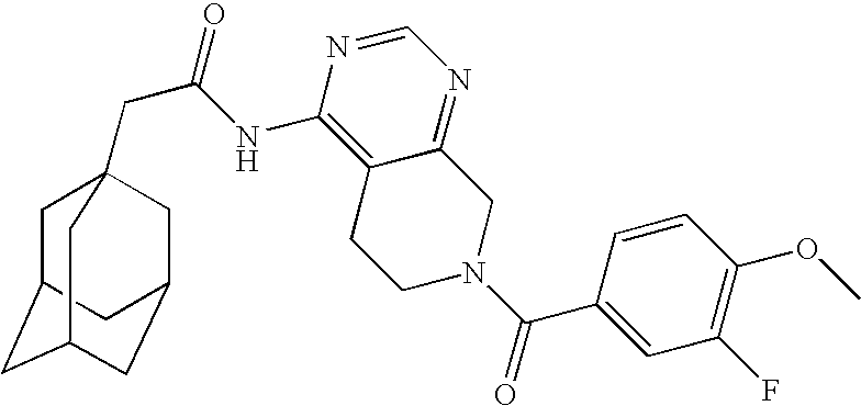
C1C2CC3CC(CC1(CC(=O)NC1=C4C(=NC=N1)CN(C(=O)C1=CC(F)=C(OC)C=C1)CC4)C3)C2
